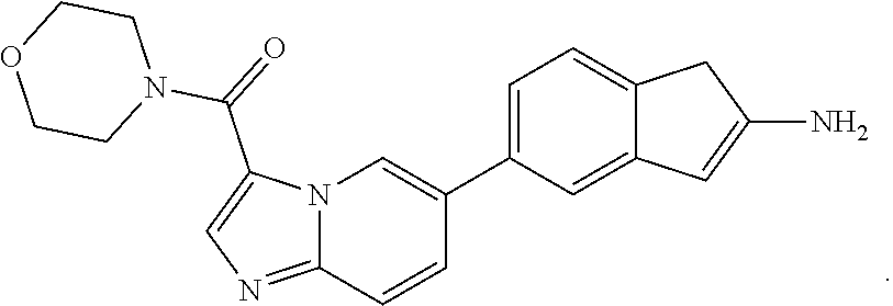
N12C(=NC=C1C(=O)N1CCOCC1)C=CC(C1=CC=C3C(=C1)C=C(N)C3)=C2
